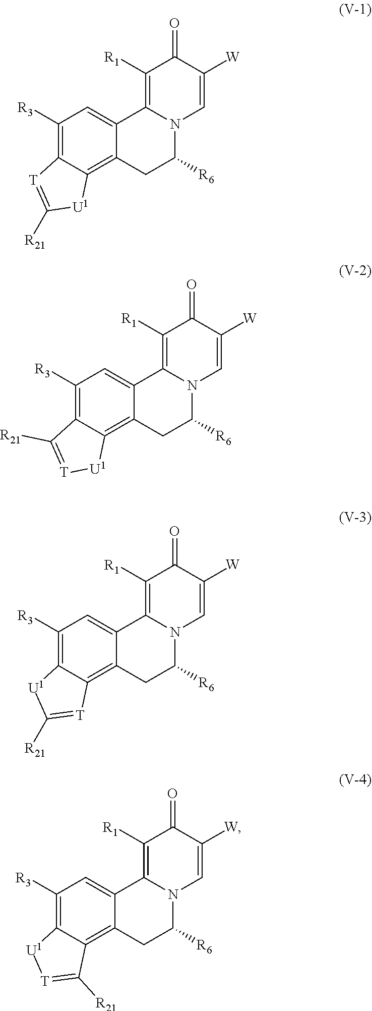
C1([R3])=C2C(=C3C(=C1)C1=C([R1])C(=O)C([W])=CN1C([R6])C3)[U1]C([R21])=[T]2.C1([R3])=C2C(=C3C(=C1)C1=C([R1])C(=O)C([W])=CN1C([R6])C3)[U1][T]=C2[R21].C1([R3])=C2C(=C3C(=C1)C1=C([R1])C(=O)C([W])=CN1C([R6])C3)[T]=C([R21])[U1]2.C1([R3])=C2C(=C3C(=C1)C1=C([R1])C(=O)C([W])=CN1C([R6])C3)C([R21])=[T][U1]2
